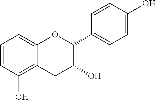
C1=CC(O)=C2C(=C1)OC(C1=CC=C(O)C=C1)C(O)C2
